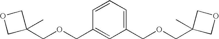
C1(COCC2(C)COC2)=CC(COCC2(C)COC2)=CC=C1
